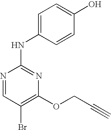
N1=CC(Br)=C(OCC#C)N=C1NC1=CC=C(O)C=C1
